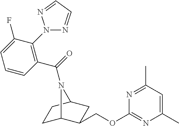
C1C2C(COC3=NC(C)=CC(C)=N3)CC(C1)N2C(=O)C1=C(N2N=CC=N2)C(F)=CC=C1
